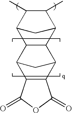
C12C(C3C(C)C(C)C1C3)C1C3C(C2C1)C(=O)OC3=O
